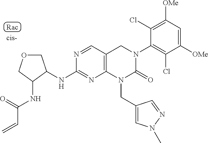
C1([OMe])=C(Cl)C(N2CC3=C(N(CC4=CN(C)N=C4)C2=O)N=C(NC2C(NC(C=C)=O)COC2)N=C3)=C(Cl)C([OMe])=C1
